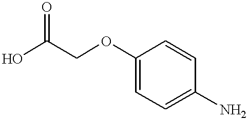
OC(COC1=CC=C(N)C=C1)=O
